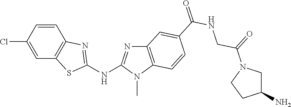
ClC1=CC2=C(C=C1)N=C(NC1=NC3=C(N1C)C=CC(C(NCC(=O)N1CC(N)CC1)=O)=C3)S2
